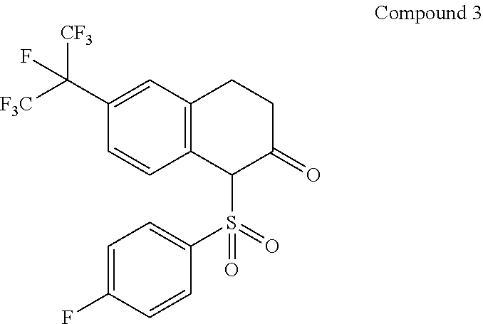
C1=CC2=C(C=C1C(F)([CF3])[F3C])CCC(=O)C2S(C1=CC=C(F)C=C1)(=O)=O
